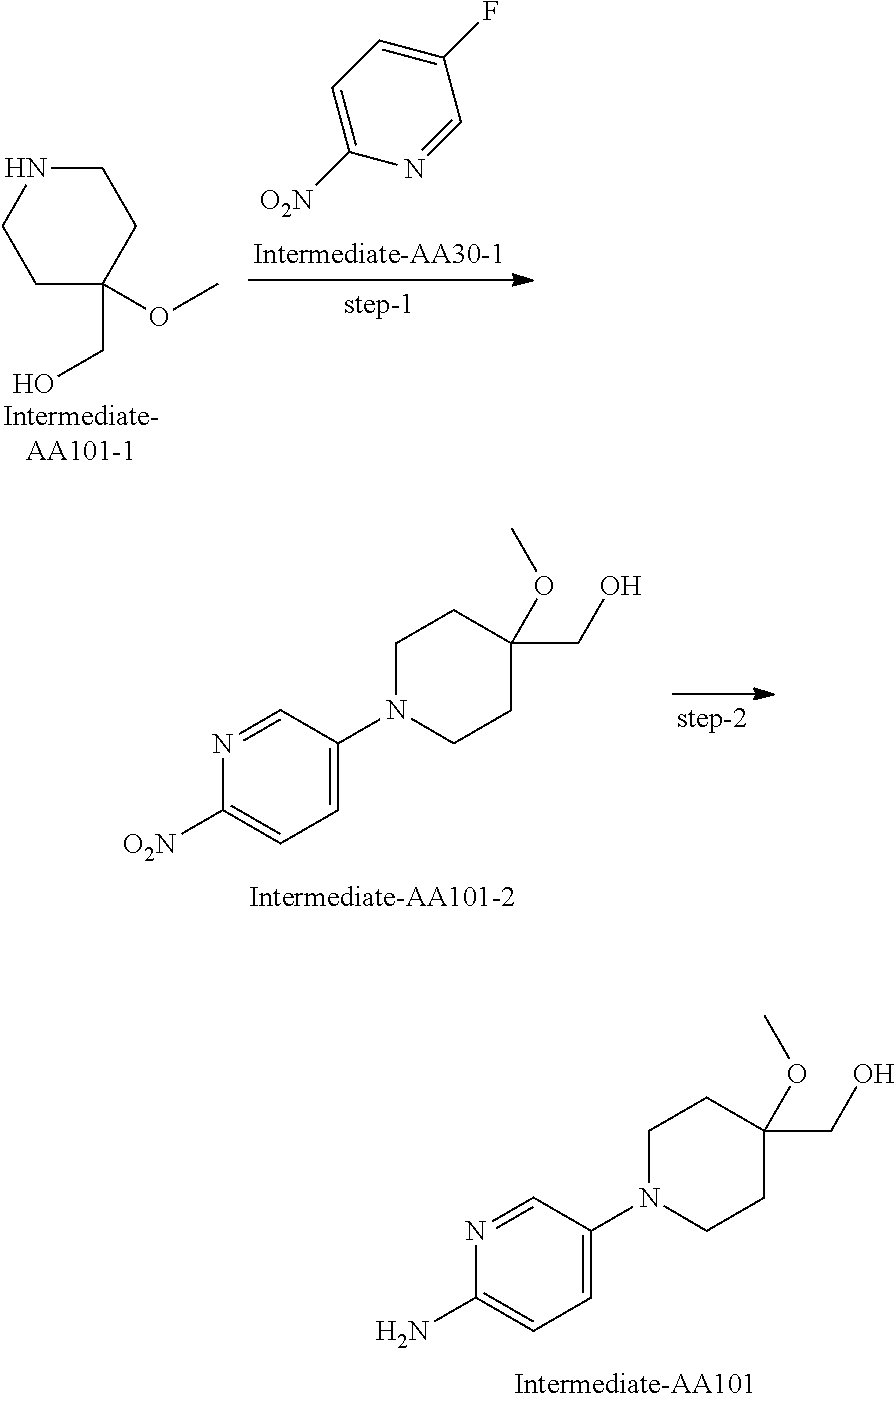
C1(F)=CC=C([O2N])N=C1.C1NCCC(CO)(OC)C1.C1=C(N2CCC(CO)(OC)CC2)C=NC([O2N])=C1.C1=C(N2CCC(CO)(OC)CC2)C=NC(N)=C1
